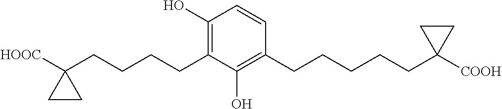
C1(O)=C(CCCCC2([HOOC])CC2)C(O)=C(CCCCCC2([COOH])CC2)C=C1
